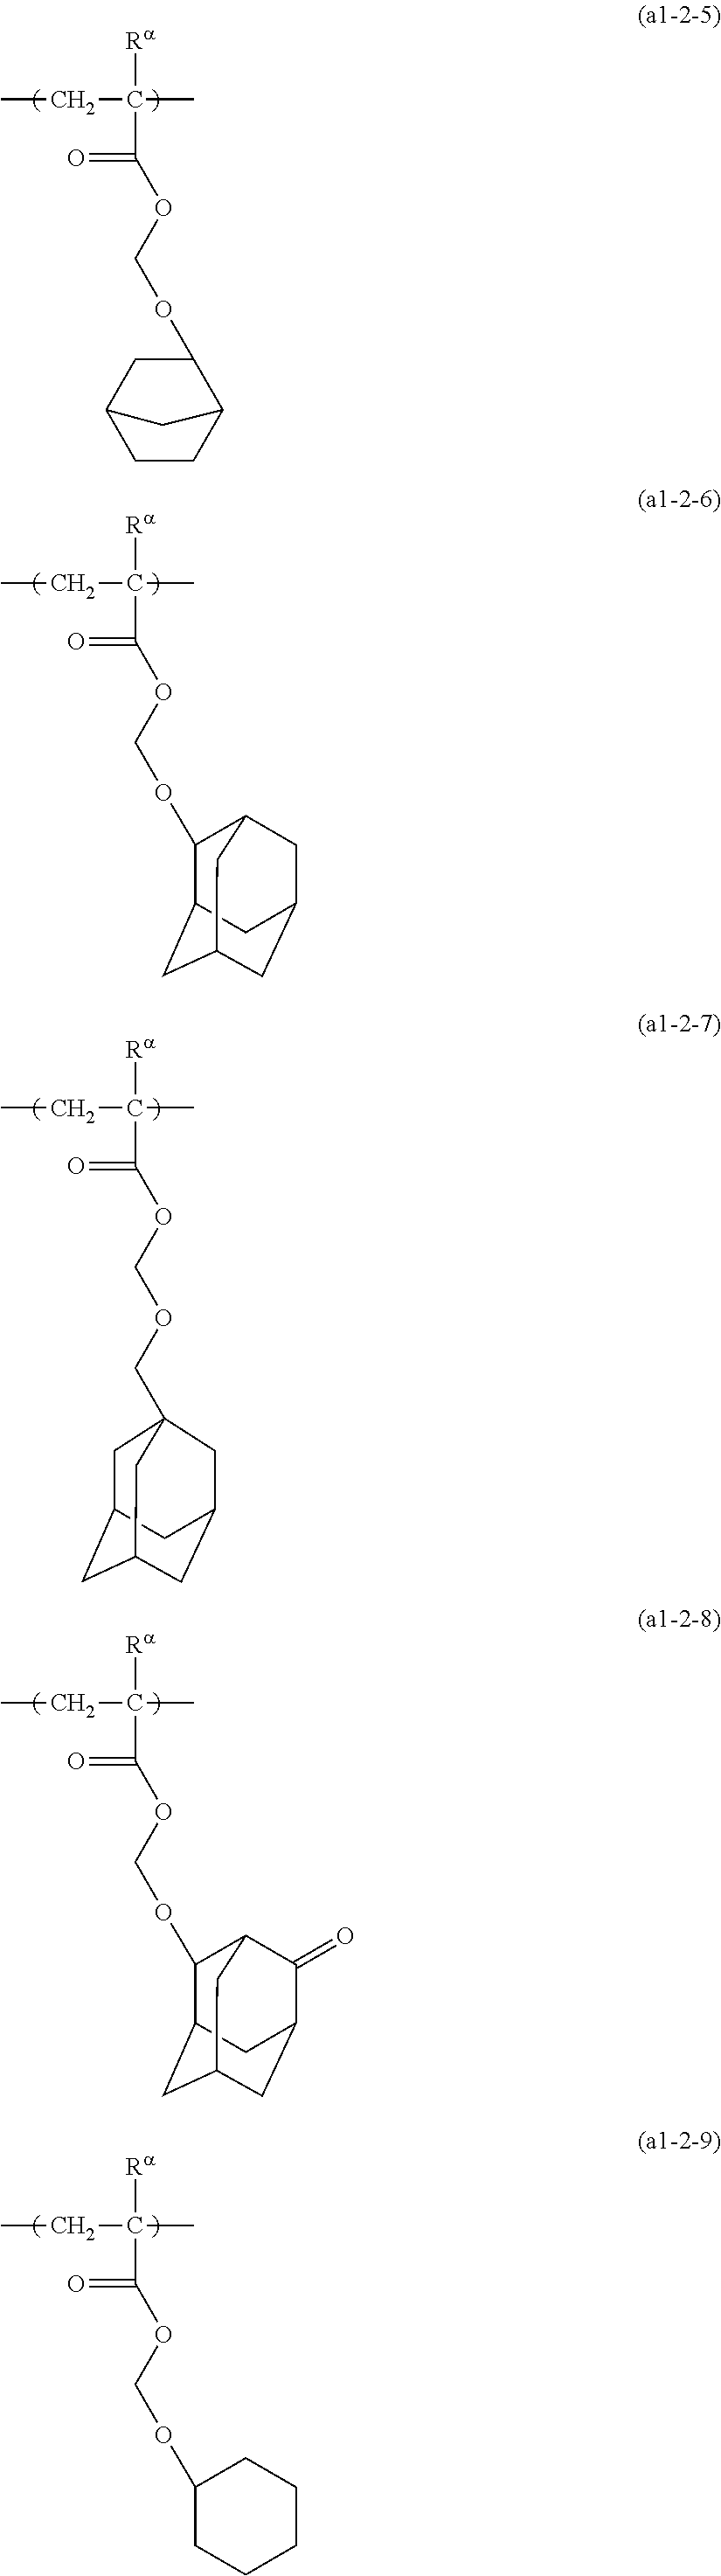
CCC(C)([Ra])C(=O)OCOC1CC2CCC1C2.CCC(C)([Ra])C(=O)OCOC1C2CC3CC(CC1C3)C2.CCC(C)([Ra])C(=O)OCOCC12CC3CC(CC(C1)C3)C2.CCC(C)([Ra])C(=O)OCOC1C2CC3CC(C(=O)C1C3)C2.CCC(C)([Ra])C(=O)OCOC1CCCCC1
